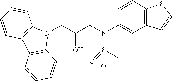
N1(CC(CN(C2=CC3=C(C=C2)SC=C3)S(C)(=O)=O)O)C2=C(C3=C1C=CC=C3)C=CC=C2
